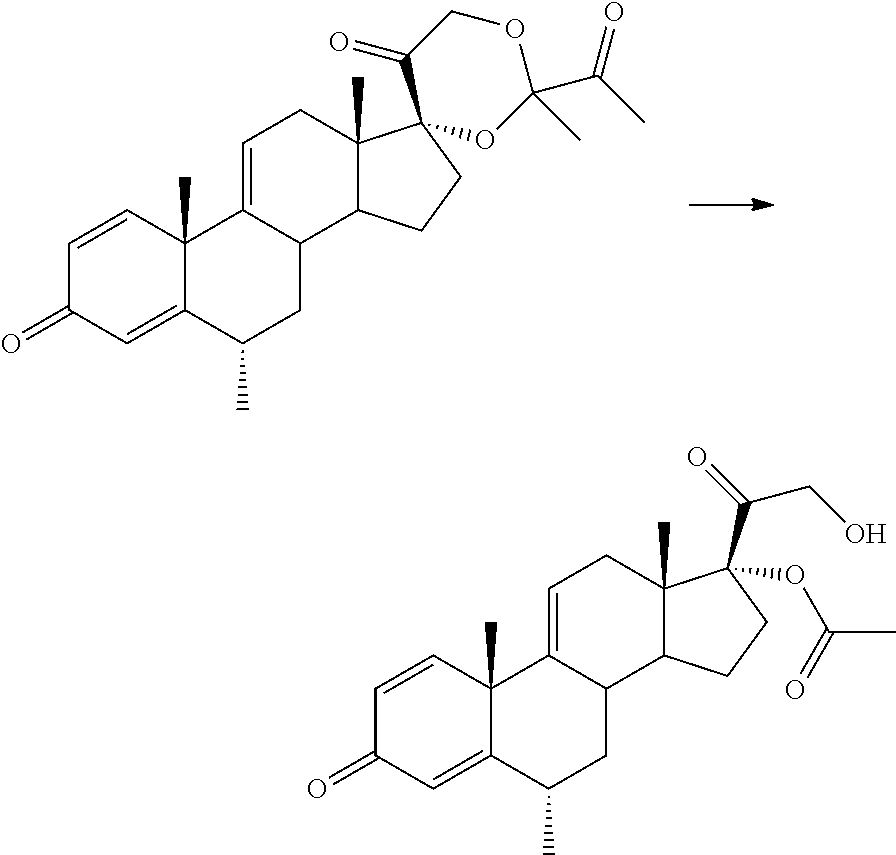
C1=CC2(C)C(=CC1=O)C(C)CC1C2=CCC2(C)C1CCC21C(=O)COC(C(C)=O)(C)O1.C1=CC2(C)C(=CC1=O)C(C)CC1C2=CCC2(C)C1CCC2(C(=O)CO)OC(C)=O
